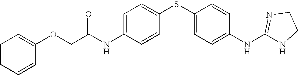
C1=C(NC(COC2=CC=CC=C2)=O)C=CC(SC2=CC=C(NC3=NCCN3)C=C2)=C1
